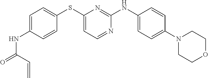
C1=C(NC(=O)C=C)C=CC(SC2=CC=NC(NC3=CC=C(N4CCOCC4)C=C3)=N2)=C1
